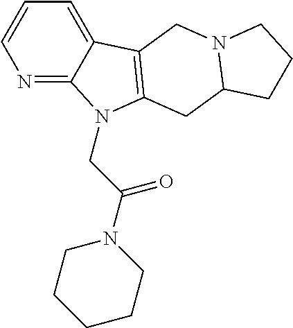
N1=C2C(=CC=C1)C1=C(N2CC(N2CCCCC2)=O)CC2N(C1)CCC2
